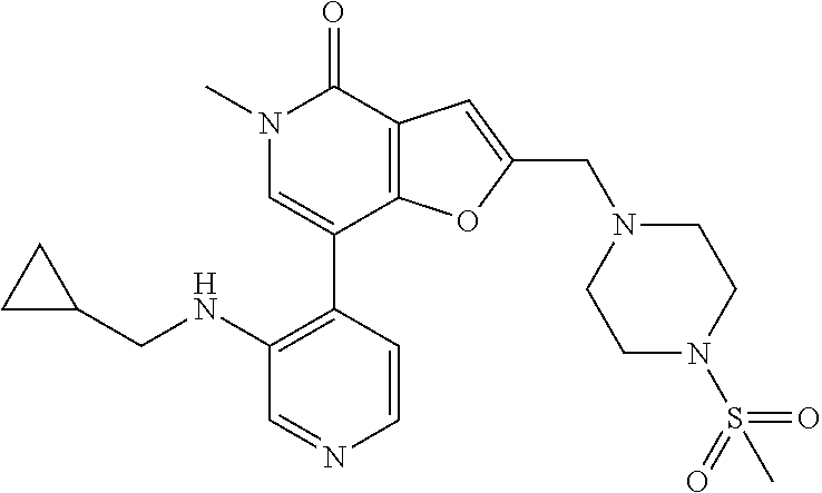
N1(C)C=C(C2=C(NCC3CC3)C=NC=C2)C2=C(C1=O)C=C(CN1CCN(S(=O)(=O)C)CC1)O2
